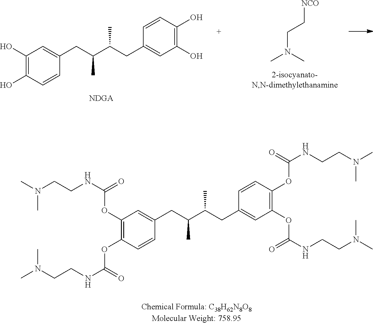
C1(OC(=O)NCCN(C)C)=C(OC(=O)NCCN(C)C)C=CC(CC(C(CC2=CC(OC(=O)NCCN(C)C)=C(OC(=O)NCCN(C)C)C=C2)C)C)=C1.C1(O)=C(O)C=CC(CC(C(CC2=CC(O)=C(O)C=C2)C)C)=C1.C(N(C)C)C[NCO]
